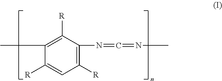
CC1=C([R])C(N=C=NC)=C([R])C=C1[R]
